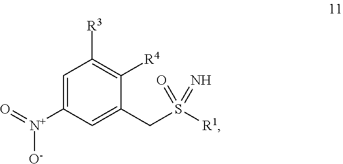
C1([R4])=C([R3])C=C([N+](=O)[O-])C=C1CS([R1])(=O)=N
